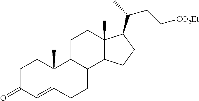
C1C(=O)C=C2C(C)(C1)C1C(CC2)C2C(C)(CC1)C(C(C)CC[CO2Et])CC2
